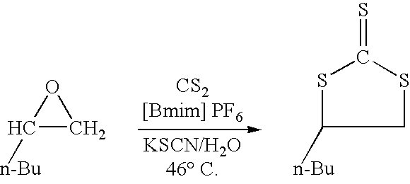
C1([n-Bu])CO1.C1SC(=S)SC1[n-Bu]
